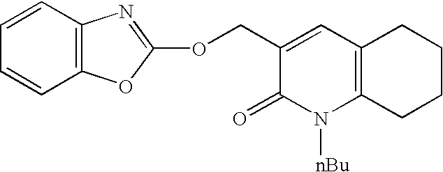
C1=CC2=C(C=C1)OC(OCC1=CC3=C(N([nBu])C1=O)CCCC3)=N2
